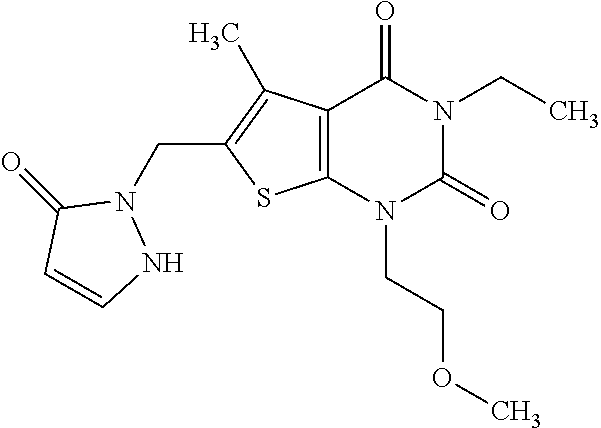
C12=C(N(CCOC)C(=O)N(CC)C1=O)SC(CN1C(=O)C=CN1)=C2C
